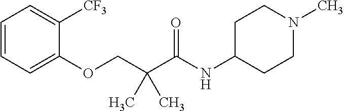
C1=CC=C([CF3])C(OCC(C(NC2CCN(C)CC2)=O)(C)C)=C1
